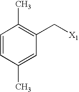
C1=CC(C)=CC(C[X1])=C1C
